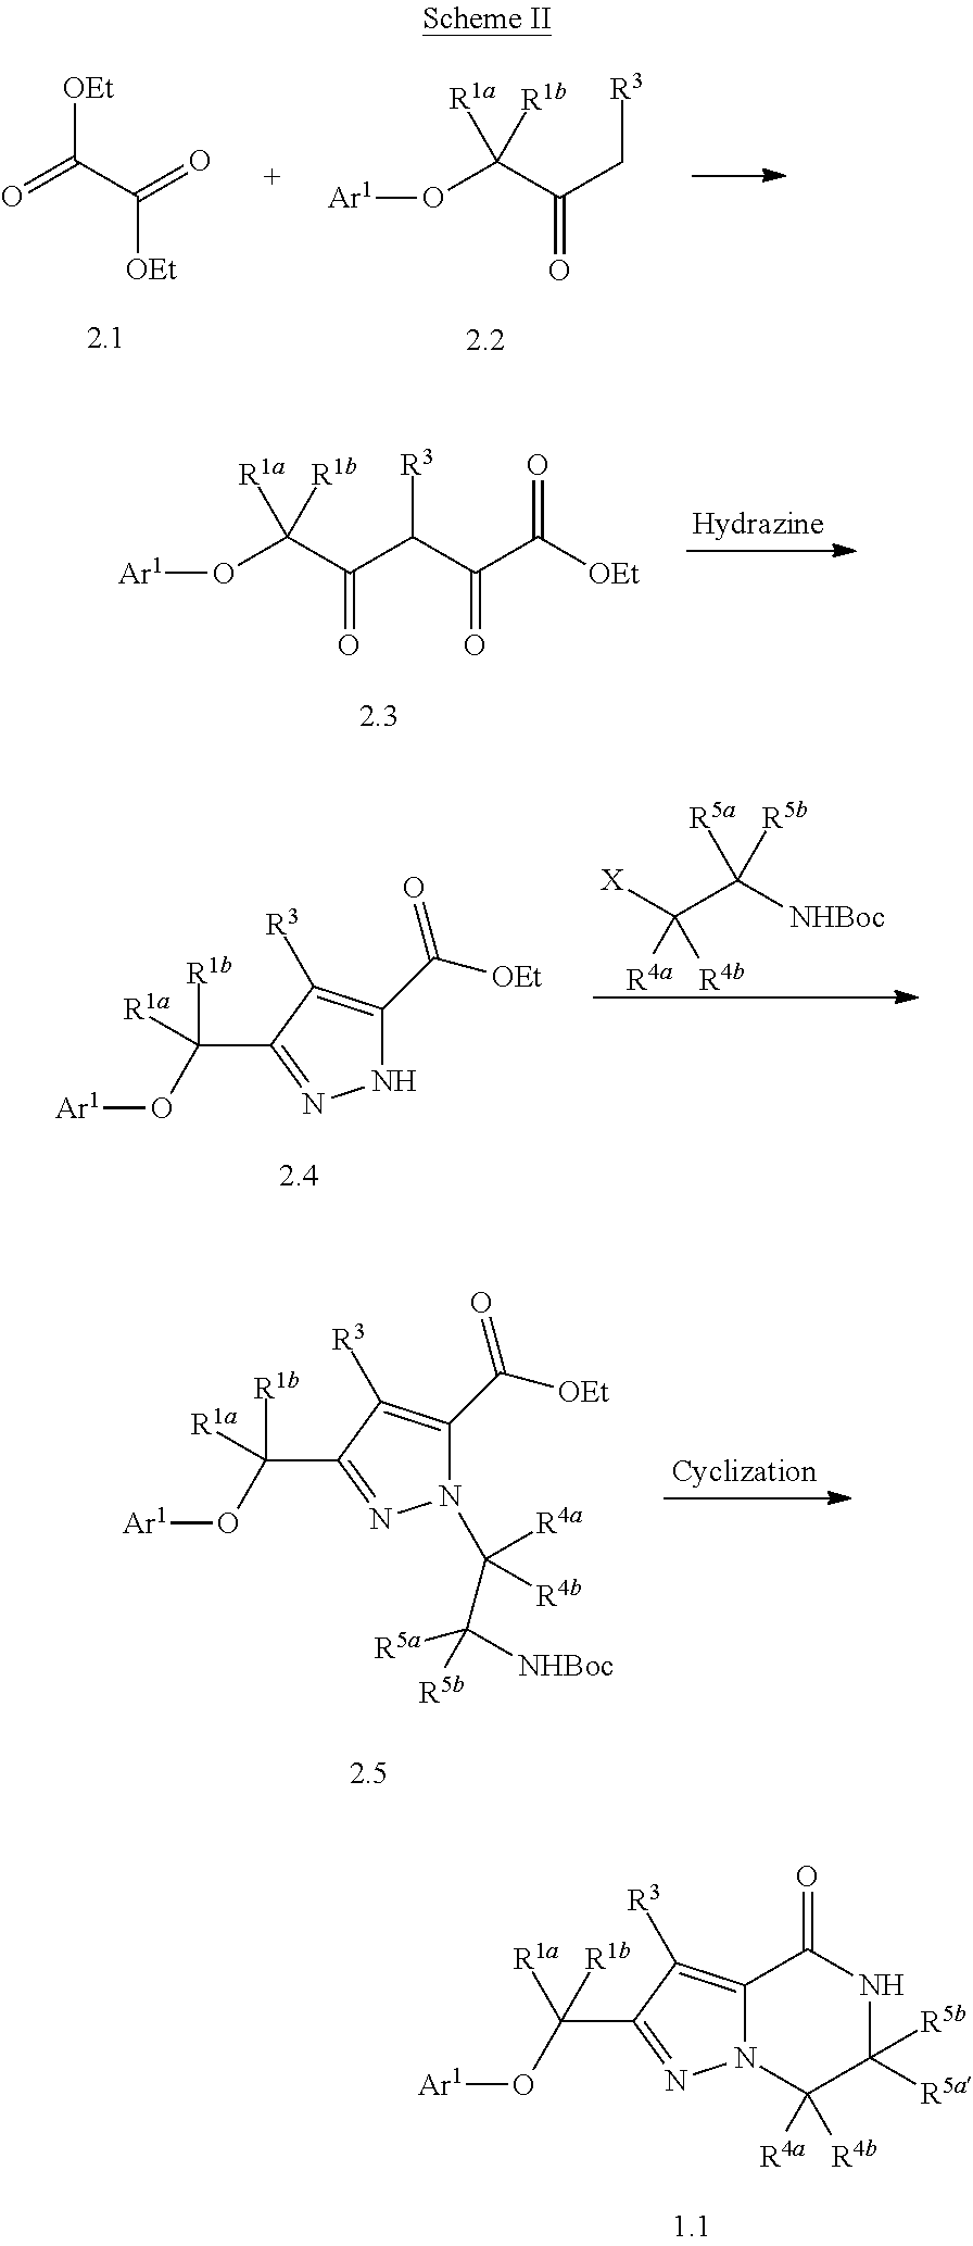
[OEt]C(C(=O)[OEt])=O.[Ar1]OC(C(=O)C[R3])([R1a])[R1b].[Ar1]OC(C(=O)C([R3])C(=O)C(=O)[OEt])([R1a])[R1b].[Ar1]OC(C1=NNC(C(=O)[OEt])=C1[R3])([R1b])[R1a].[X]C(C([NHBoc])([R5a])[R5b])([R4a])[R4b].[Ar1]OC(C1=NN(C([R4a])([R4b])C([NHBoc])([R5a])[R5b])C(C(=O)[OEt])=C1[R3])([R1b])[R1a].[Ar1]OC(C1=NN2C(=C1[R3])C(=O)NC([R5a])([R5b])C2([R4a])[R4b])([R1b])[R1a]
